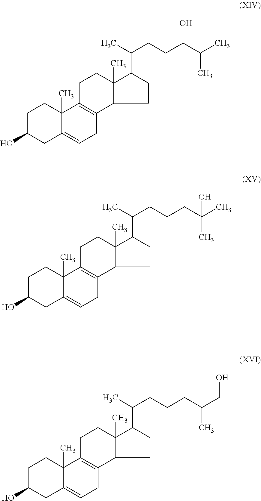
C1C(O)CC2=CCC3=C(C2(C)C1)CCC1(C)C3CCC1C(C)CCC(C(C)C)O.C1C(O)CC2=CCC3=C(C2(C)C1)CCC1(C)C3CCC1C(C)CCCC(C)(C)O.C1C(O)CC2=CCC3=C(C2(C)C1)CCC1(C)C3CCC1C(C)CCCC(C)CO
